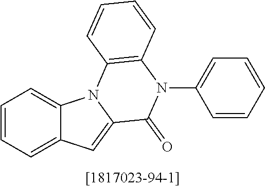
C1=CC=C2C(=C1)N1C(=C2)C(=O)N(C2=CC=CC=C2)C2=C1C=CC=C2
